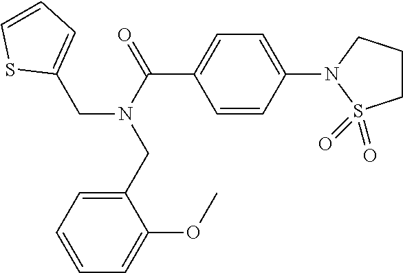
C1=C(N2S(=O)(=O)CCC2)C=CC(C(=O)N(CC2=CC=CS2)CC2=CC=CC=C2OC)=C1
